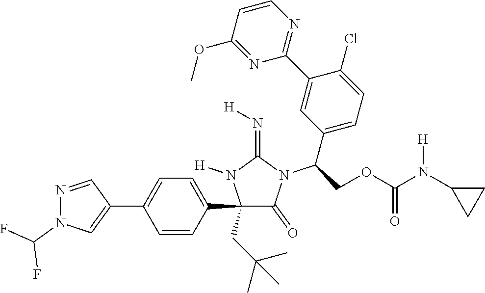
C1(C2=CC=C(C3=CN(C(F)F)N=C3)C=C2)(CC(C)(C)C)C(=O)N(C(C2=CC=C(Cl)C(C3=NC=CC(OC)=N3)=C2)COC(N(C2CC2)[H])=O)C(=N[H])N1[H]
